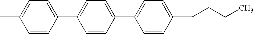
CC1=CC=C(C2=CC=C(C3=CC=C(CCCC)C=C3)C=C2)C=C1
